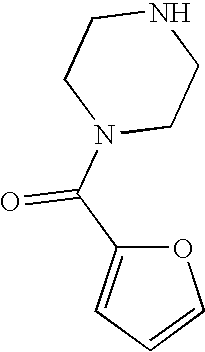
O1C(C(N2CCNCC2)=O)=CC=C1
